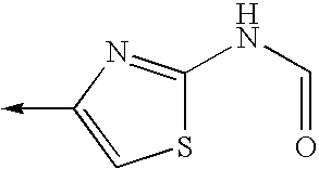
C1(NC=O)=NC(->C)=CS1
